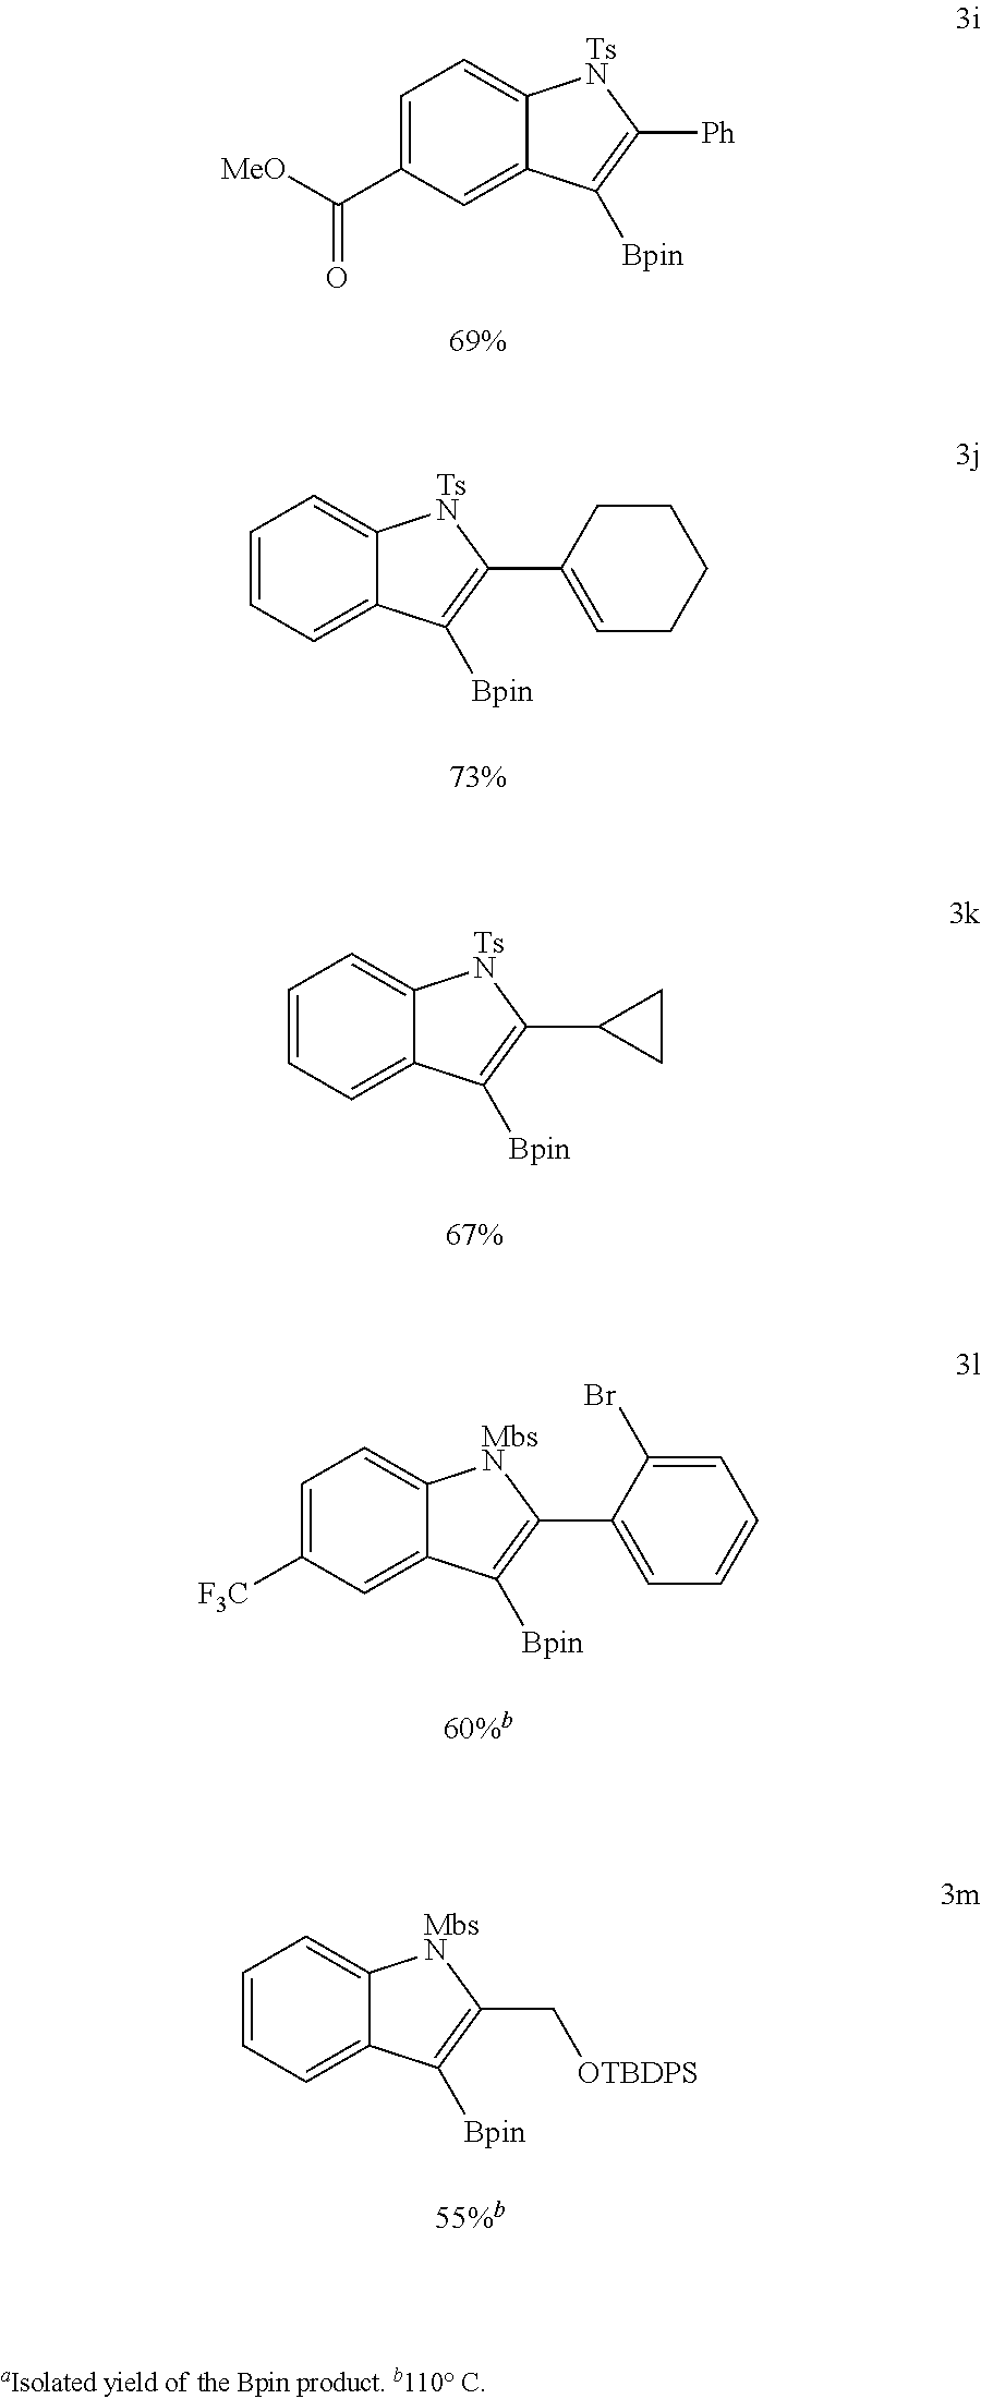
C1=C(C([MeO])=O)C=C2C(=C1)[TsN]C([Ph])=C2[Bpin].C1=CC=C2C(=C1)[TsN]C(C1=CCCCC1)=C2[Bpin].C1=CC=C2C(=C1)[TsN]C(C1CC1)=C2[Bpin].C1=C([F3C])C=C2C(=C1)[MbsN]C(C1=CC=CC=C1Br)=C2[Bpin].C1=CC=C2C(=C1)[MbsN]C(C[OTBDPS])=C2[Bpin]
